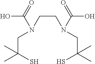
CC(S)(CN(C(=O)O)CCN(C(O)=O)CC(C)(S)C)C
